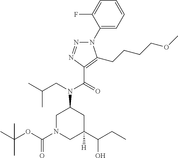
N1(C2=CC=CC=C2F)N=NC(C(=O)N(CC(C)C)C2CN(C(OC(C)(C)C)=O)CC(C(CC)O)([H])C2)=C1CCCCOC
